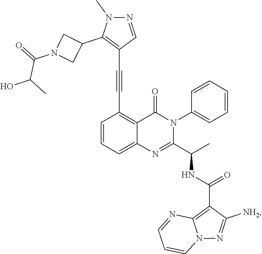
C1=CC=C2C(=C1C#CC1=C(C3CN(C(=O)C(C)O)C3)N(C)N=C1)C(=O)N(C1=CC=CC=C1)C(C(C)NC(=O)C1=C3N(N=C1[NH2])C=CC=N3)=N2
